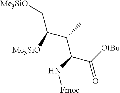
C(C(C(=O)[OtBu])N[Fmoc])(C)C(C[Me3SiO])[Me3SiO]
